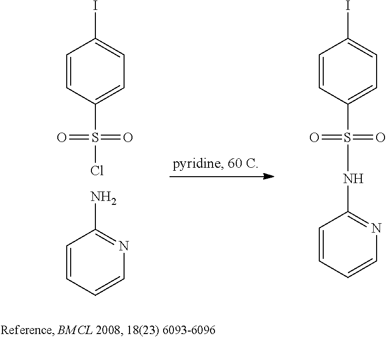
C1=CC(S(=O)(=O)Cl)=CC=C1I.C1=CC=CN=C1N.C1=CC(S(=O)(=O)NC2=NC=CC=C2)=CC=C1I
